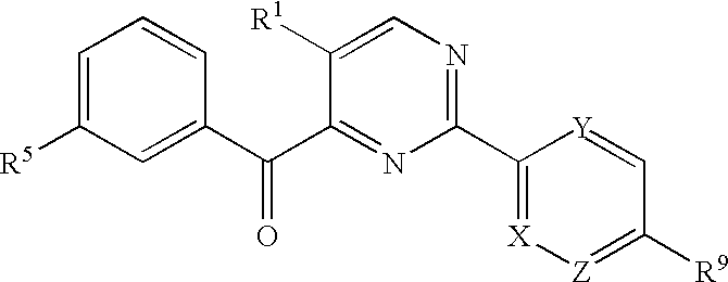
C1(C2=NC=C([R1])C(C(C3=CC([R5])=CC=C3)=O)=N2)=[X][Z]=C([R9])C=[Y]1
